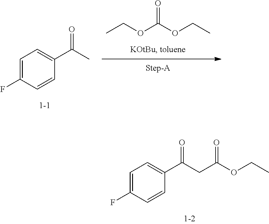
C1=C(F)C=CC(C(CC(OCC)=O)=O)=C1.CCOC(OCC)=O.C1=C(F)C=CC(C(C)=O)=C1
